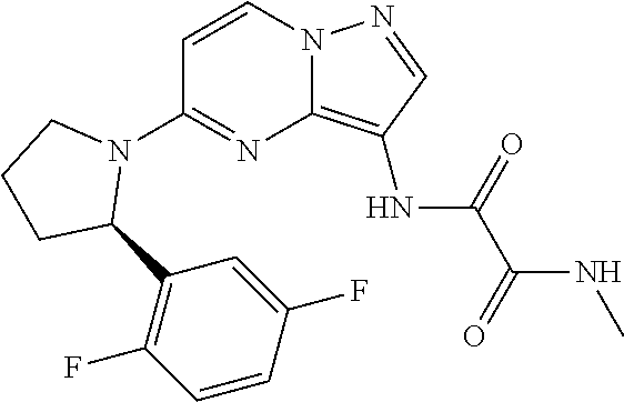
C1=CN2C(=C(NC(C(=O)NC)=O)C=N2)N=C1N1CCCC1C1=C(F)C=CC(F)=C1
